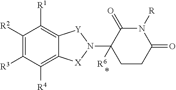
C1([R2])=C([R3])C([R4])=C2C(=C1[R1])[Y]N(C1([R6])C(=O)N([R])C(=O)CC1)[X]2
